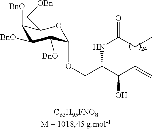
C1([BnO])C([BnO])C([BnO])C(OCC(C(C=C)O)NC(=O)CC)OC1C[OBn]
